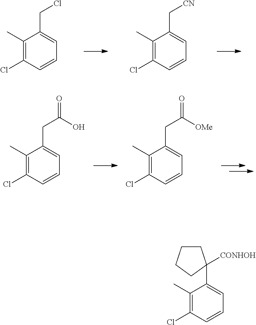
C1(C)=C(Cl)C=CC=C1CCl.C1(C)=C(Cl)C=CC=C1C[CN].C1(C)=C(Cl)C=CC=C1CC(=O)O.C1(C)=C(Cl)C=CC=C1CC(=O)[OMe].C1(C)=C(Cl)C=CC=C1C1([CONHOH])CCCC1
